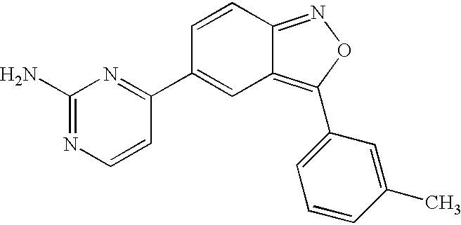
NC1=NC=CC(C2=CC3=C(C4=CC=CC(C)=C4)ON=C3C=C2)=N1
